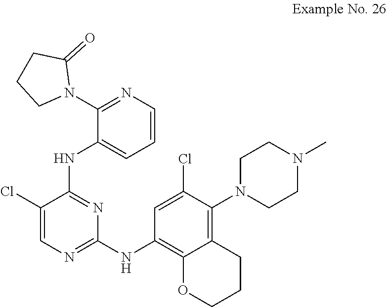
C1CN(C2=C3C(=C(NC4=NC=C(Cl)C(NC5=CC=CN=C5N5C(=O)CCC5)=N4)C=C2Cl)OCCC3)CCN1C
